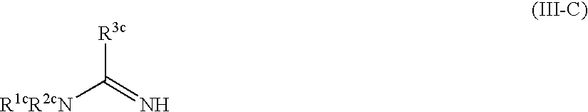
[R3c]C([R1cR2cN])=N
